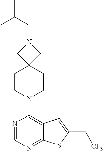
C12=NC=NC(N3CCC4(CC3)CN(CC(C)C)C4)=C1C=C(C[CF3])S2
